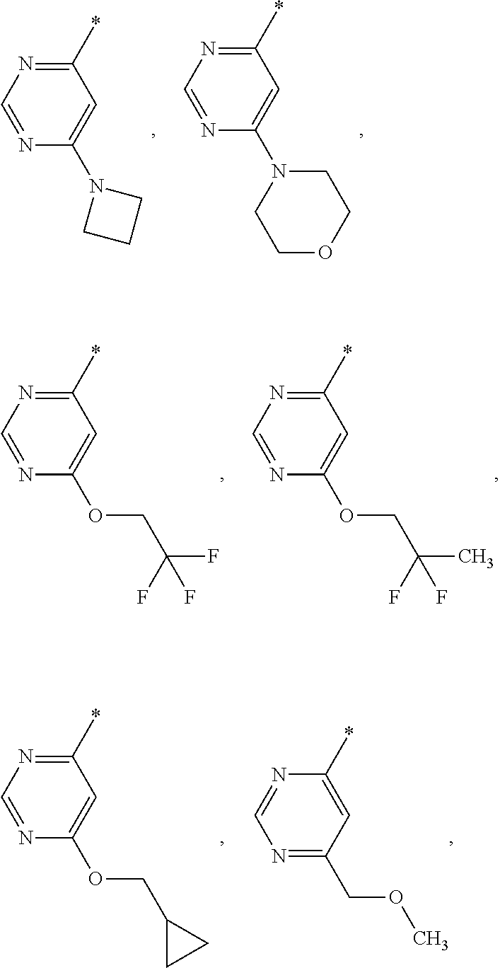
C1(*)=NC=NC(OCC(F)(F)F)=C1.C1(*)=NC=NC(OCC(F)(C)F)=C1.C1(*)=NC=NC(OCC2CC2)=C1.C1(*)=CC(COC)=NC=N1.C1(*)=NC=NC(N2CCC2)=C1.C1(*)=NC=NC(N2CCOCC2)=C1
